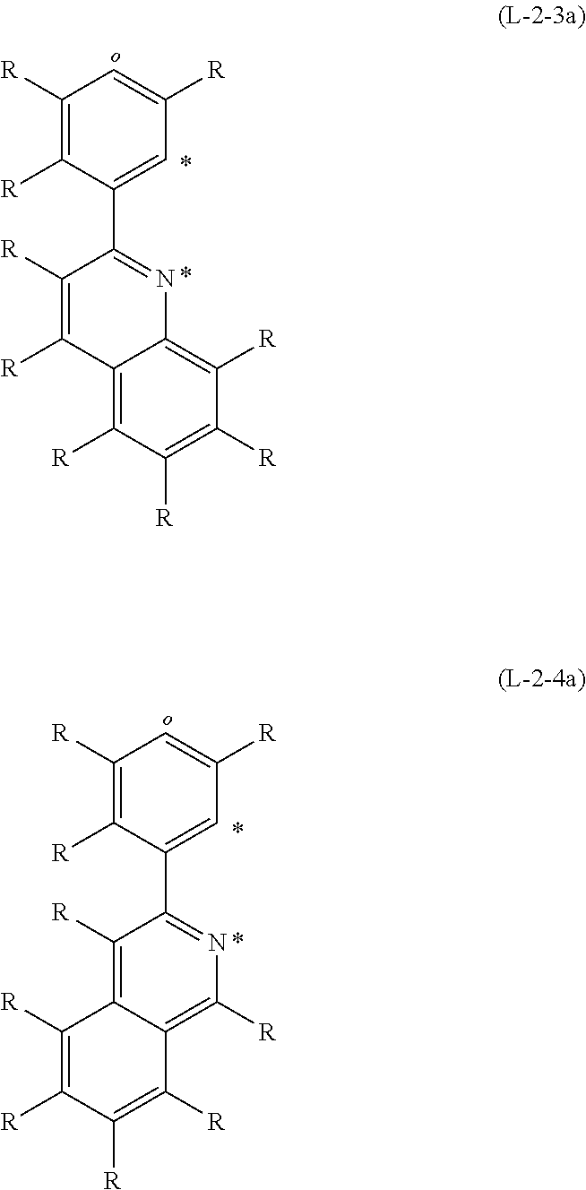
C1([R])=C([R])C(C2=NC3=C([R])C([R])=C([R])C([R])=C3C([R])=C2[R])=CC([R])=C1.C1([R])=C([R])C(C2=NC([R])=C3C(=C2[R])C([R])=C([R])C([R])=C3[R])=CC([R])=C1
